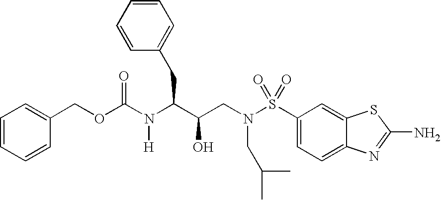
C1=CC=CC(COC(N(C(C(CN(S(C2=CC=C3C(=C2)SC(N)=N3)(=O)=O)CC(C)C)O)CC2=CC=CC=C2)[H])=O)=C1
